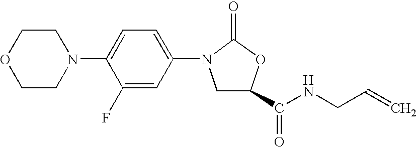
C1OCCN(C2=CC=C(N3CC(C(NCC=C)=O)OC3=O)C=C2F)C1
